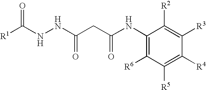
C1(NC(CC(NNC([R1])=O)=O)=O)=C([R6])C([R5])=C([R4])C([R3])=C1[R2]
